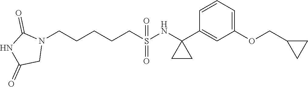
N1(CCCCCS(NC2(C3=CC(OCC4CC4)=CC=C3)CC2)(=O)=O)C(=O)NC(=O)C1
